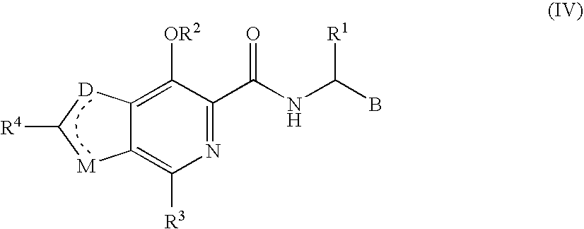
C1(C(NC(B)[R1])=O)=NC([R3])=C2C(=C1[OR2])[D]C([R4])[M]2
